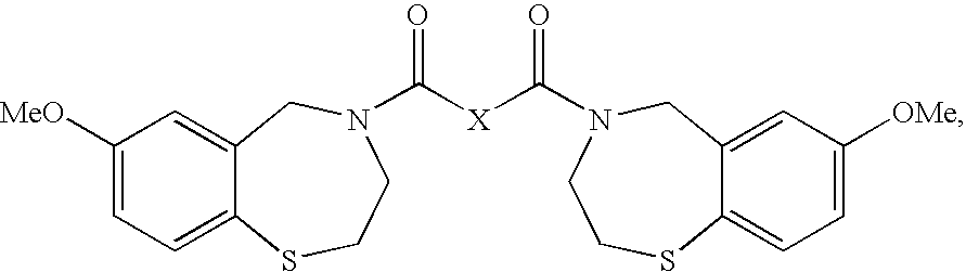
C1([MeO])=CC=C2C(=C1)CN(C(=O)[X]C(N1CCSC3=CC=C([OMe])C=C3C1)=O)CCS2
